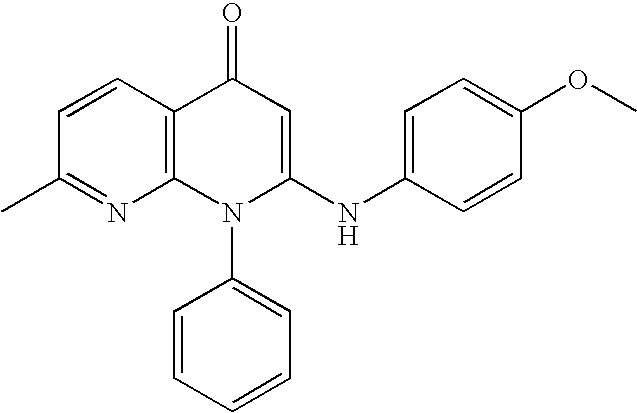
C1(C)=NC2=C(C=C1)C(=O)C=C(NC1=CC=C(OC)C=C1)N2C1=CC=CC=C1
